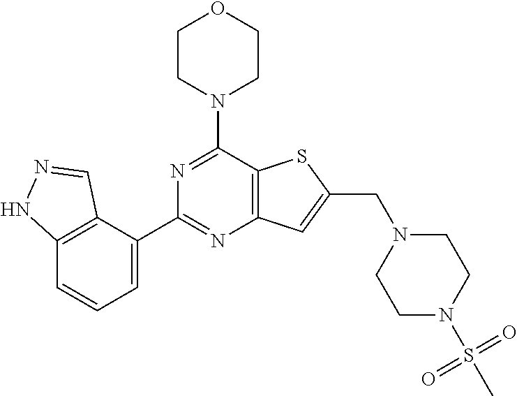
C12=C(C(C3=NC4=C(C(N5CCOCC5)=N3)SC(CN3CCN(S(C)(=O)=O)CC3)=C4)=CC=C1)C=NN2
